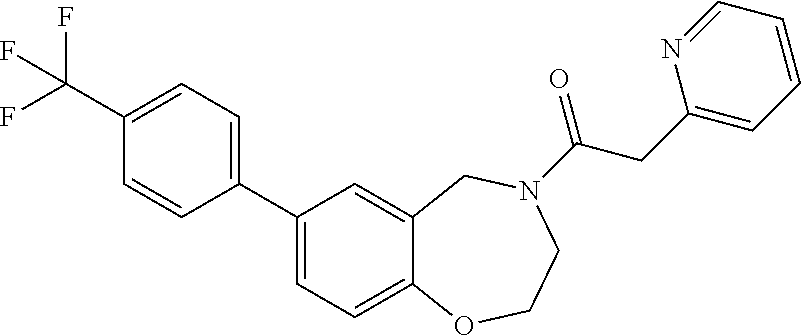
C1(C2=CC=C(C(F)(F)F)C=C2)=CC=C2C(=C1)CN(C(CC1=CC=CC=N1)=O)CCO2
